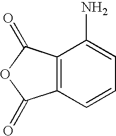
C12=C(C=CC=C1N)C(=O)OC2=O
